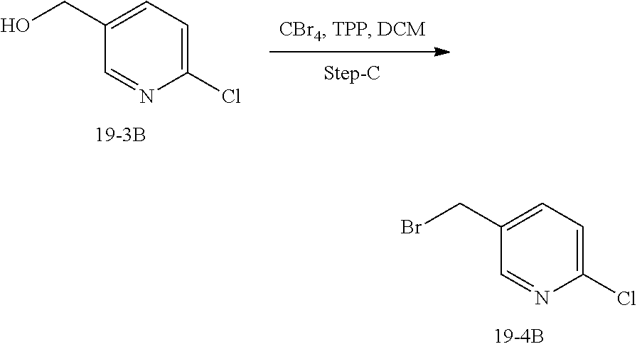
C1(CO)=CC=C(Cl)N=C1.C1(CBr)=CC=C(Cl)N=C1
